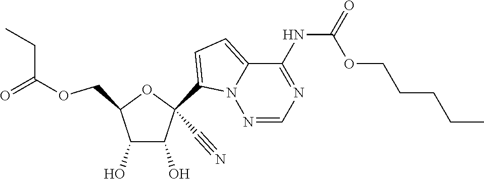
O(CC1C(O)C(O)C(C#N)(C2=CC=C3N2N=CN=C3NC(=O)OCCCCC)O1)C(=O)CC
